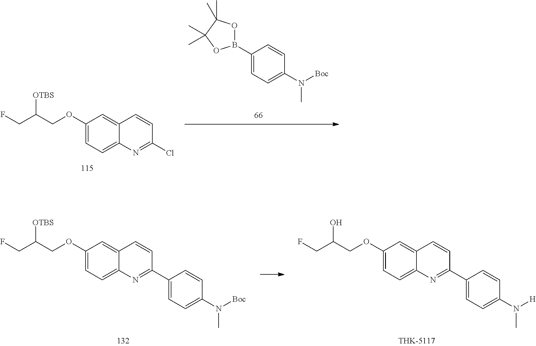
C1=C(OCC(CF)[OTBS])C=C2C(=C1)N=C(C1=CC=C(N([Boc])C)C=C1)C=C2.C1=C(OCC(CF)O)C=C2C(=C1)N=C(C1=CC=C(N([H])C)C=C1)C=C2.C1=C(OCC(CF)[OTBS])C=C2C(=C1)N=C(Cl)C=C2.C1(B2OC(C)(C)C(C)(C)O2)=CC=C(N([Boc])C)C=C1
